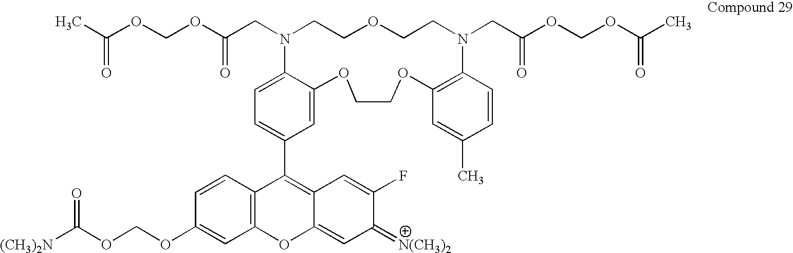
C(CN1CCOCCN(CC(OCOC(C)=O)=O)C2=C(C=C(C)C=C2)OCCOC2=CC(C3=C4C(=CC(=[N(CH3)2])C(F)=C4)OC4=C3C=CC(OCOC([(CH3)2N])=O)=C4)=CC=C12)(OCOC(C)=O)=O
